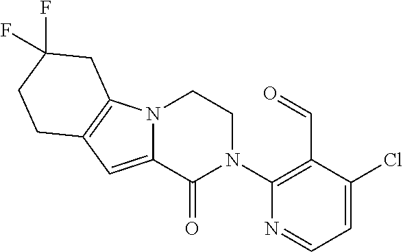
ClC1=CC=NC(N2CCN3C(=CC4=C3CC(F)(F)CC4)C2=O)=C1C=O
